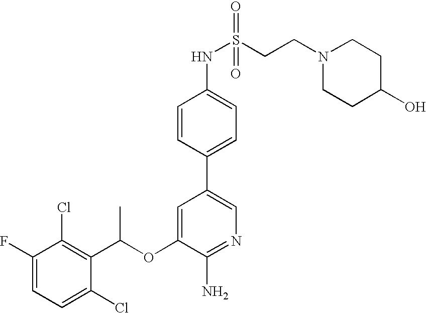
C1=C(F)C(Cl)=C(C(OC2=CC(C3=CC=C(NS(CCN4CCC(O)CC4)(=O)=O)C=C3)=CN=C2N)C)C(Cl)=C1
